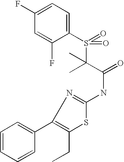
C1(F)=CC=C(S(=O)(C(C(=O)NC2=NC(C3=CC=CC=C3)=C(CC)S2)(C)C)=O)C(F)=C1
